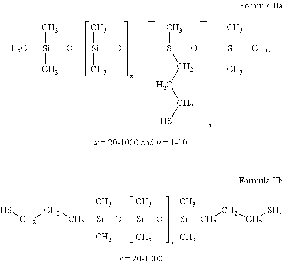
C[Si](C)(C)O[Si](O[Si](O[Si](C)(C)C)(C)CCCS)(C)C.C([Si](C)(C)O[Si](O[Si](CCC[SH])(C)C)(C)C)CCS
